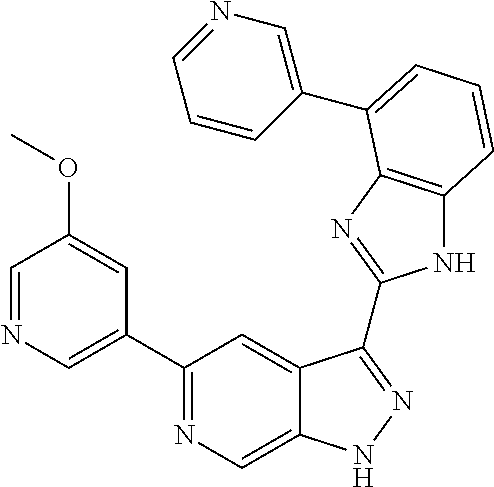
C1(C2=NC=C3C(=C2)C(C2=NC4=C(N2)C=CC=C4C2=CN=CC=C2)=NN3)=CN=CC(OC)=C1
